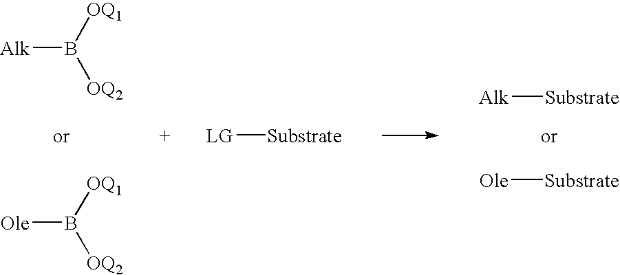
[Alk]B([OQ1])[OQ2].[Ole]B([OQ1])[OQ2].[Alk][Substrate].[Ole][Substrate].[LG][Substrate]
